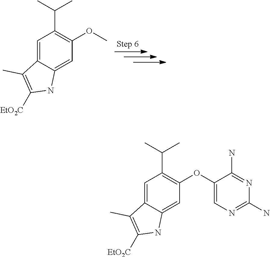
C1=C2C(=CC(OC)=C1C(C)C)NC([EtO2C])=C2C.C1=C2C(=CC(OC3=CN=C(N)N=C3N)=C1C(C)C)NC([EtO2C])=C2C
